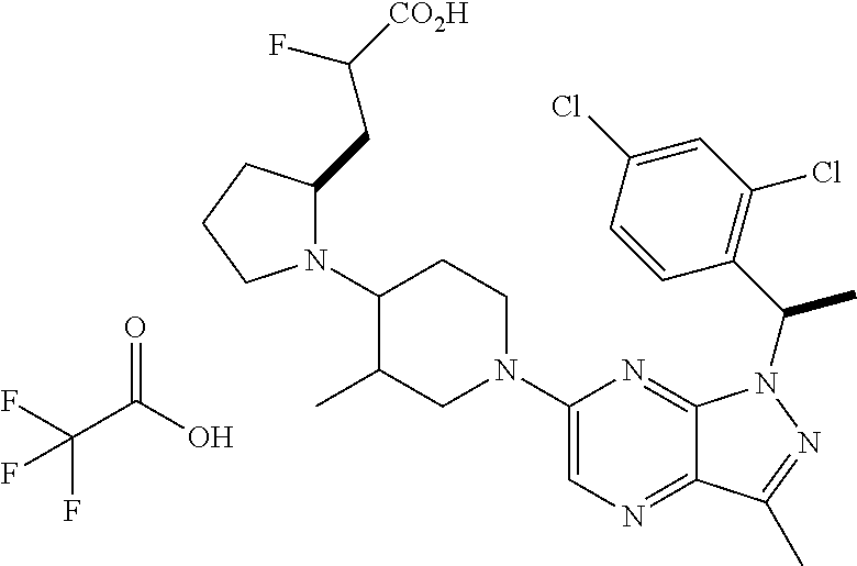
N1(C2C(C)CN(C3=CN=C4C(=N3)N(C(C)C3=C(Cl)C=C(Cl)C=C3)N=C4C)CC2)C(CC([CO2H])F)CCC1.C(C(O)=O)(F)(F)F
